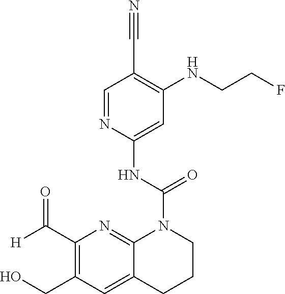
C1(C([H])=O)=C(CO)C=C2C(=N1)N(C(NC1=CC(NCCF)=C(C#N)C=N1)=O)CCC2
